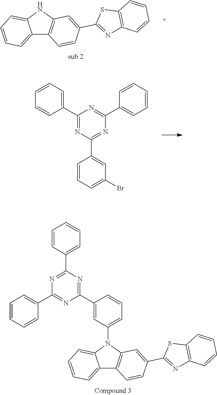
C12=CC=CC=C1NC1=C2C=CC(C2=NC3=C(S2)C=CC=C3)=C1.C1(C2=CC=CC=C2)=NC(C2=CC(Br)=CC=C2)=NC(C2=CC=CC=C2)=N1.C1(C2=CC(N3C4=C(C5=CC=CC=C53)C=CC(C3=NC5=C(S3)C=CC=C5)=C4)=CC=C2)=NC(C2=CC=CC=C2)=NC(C2=CC=CC=C2)=N1
